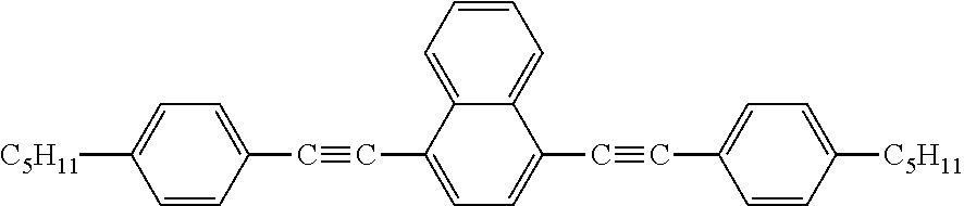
C1(C#CC2=CC=C(C#CC3=CC=C([C5H11])C=C3)C3=CC=CC=C23)=CC=C([C5H11])C=C1
